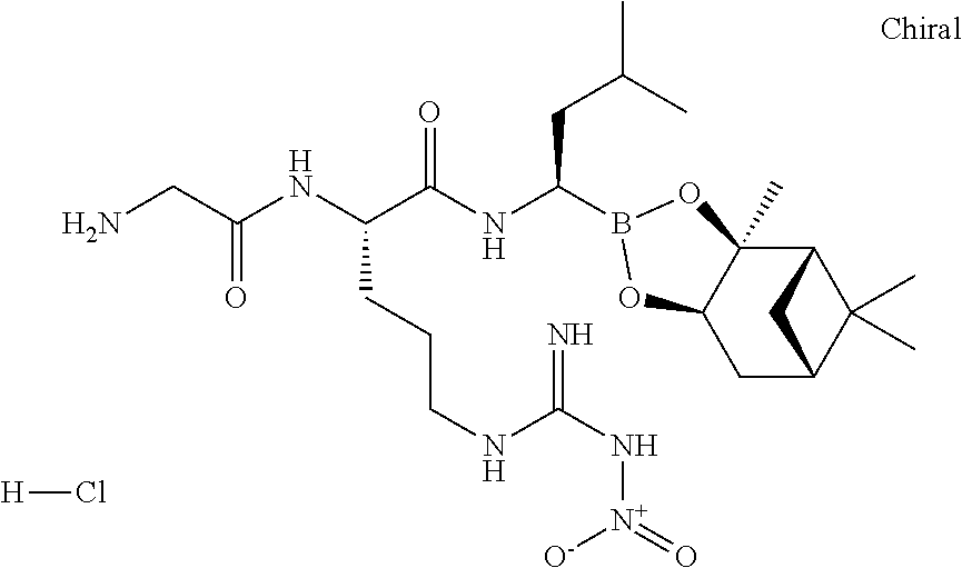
C1C2C(C)(C)C(C3(C)C1OB(C(NC(C(CCCNC(N[N+](=O)[O-])=N)NC(CN)=O)=O)CC(C)C)O3)C2.[H]Cl
